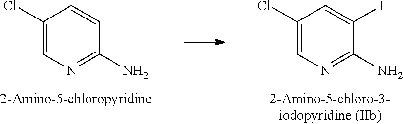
C1(Cl)=CN=C(N)C=C1.C1(Cl)=CN=C(N)C(I)=C1
